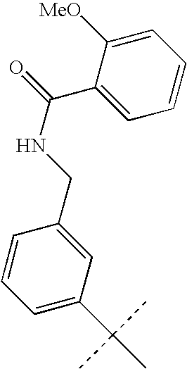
C1=CC=C(C(C)(C)C)C=C1CNC(=O)C1=CC=CC=C1[MeO]
